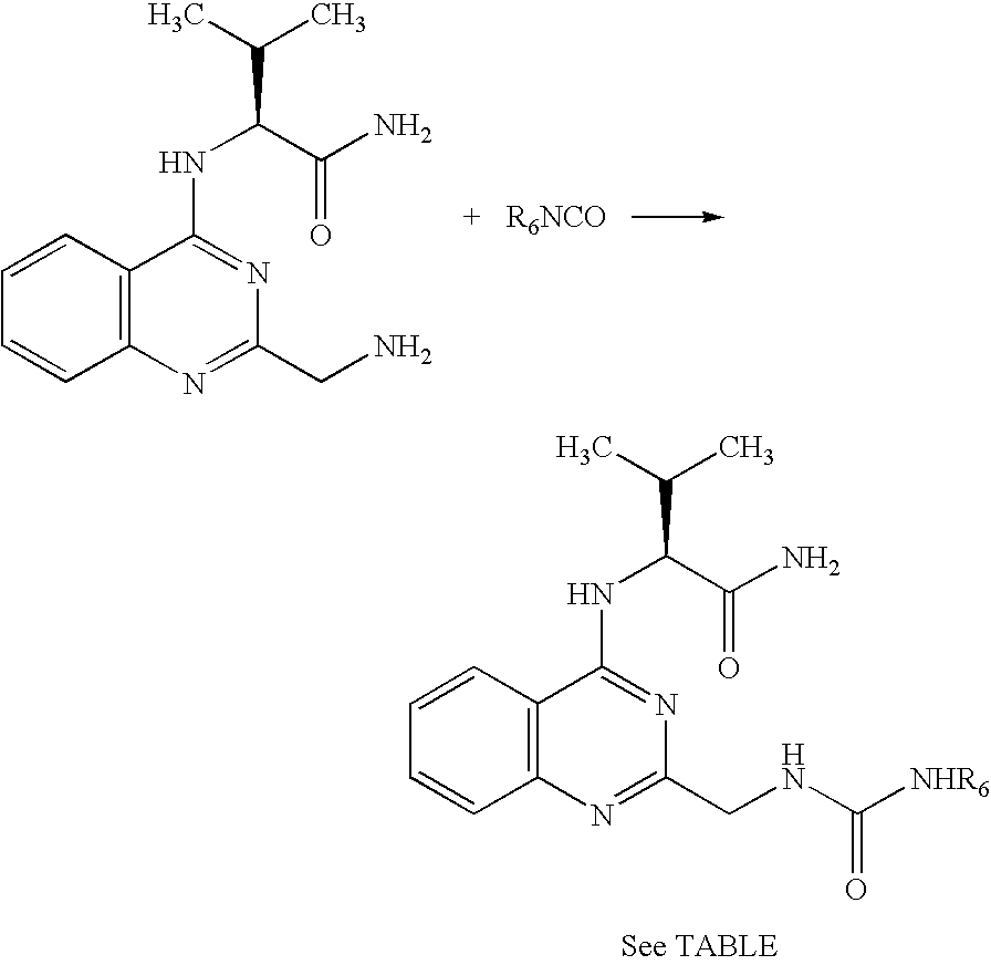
C12=C(C=CC=C1)C(NC(C(=O)N)C(C)C)=NC(CN)=N2.C12=C(C=CC=C1)C(NC(C(=O)N)C(C)C)=NC(CNC([NHR6])=O)=N2
